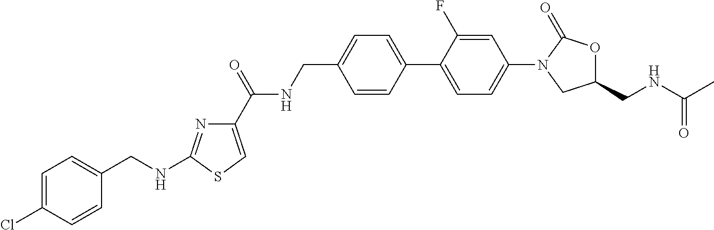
C1=CC(C2=CC=C(N3CC(CNC(C)=O)OC3=O)C=C2F)=CC=C1CNC(C1=CSC(NCC2=CC=C(Cl)C=C2)=N1)=O
